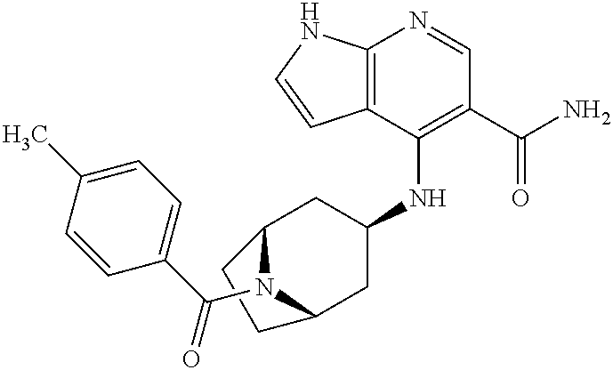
C12=C(C(NC3CC4N(C(C5=CC=C(C)C=C5)=O)C(C3)CC4)=C(C(N)=O)C=N1)C=CN2
